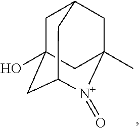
C1C2(O)CC3[N+](=O)C(C)(CC1C3)C2
